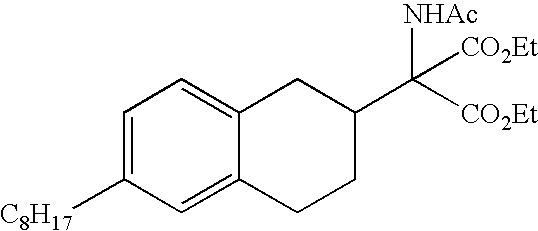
C1=C([C8H17])C=C2C(=C1)CC(C([NHAc])([CO2Et])[CO2Et])CC2
